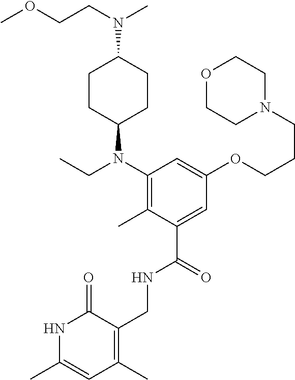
C1CC(N(C2=C(C)C(C(NCC3=C(C)C=C(C)NC3=O)=O)=CC(OCCCN3CCOCC3)=C2)CC)CCC1N(CCOC)C
